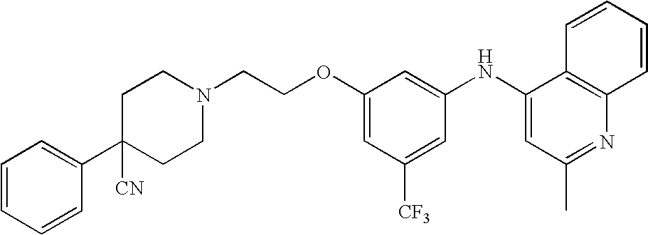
C1(NC2=CC(C)=NC3=C2C=CC=C3)=CC(OCCN2CCC(C3=CC=CC=C3)([CN])CC2)=CC([CF3])=C1
